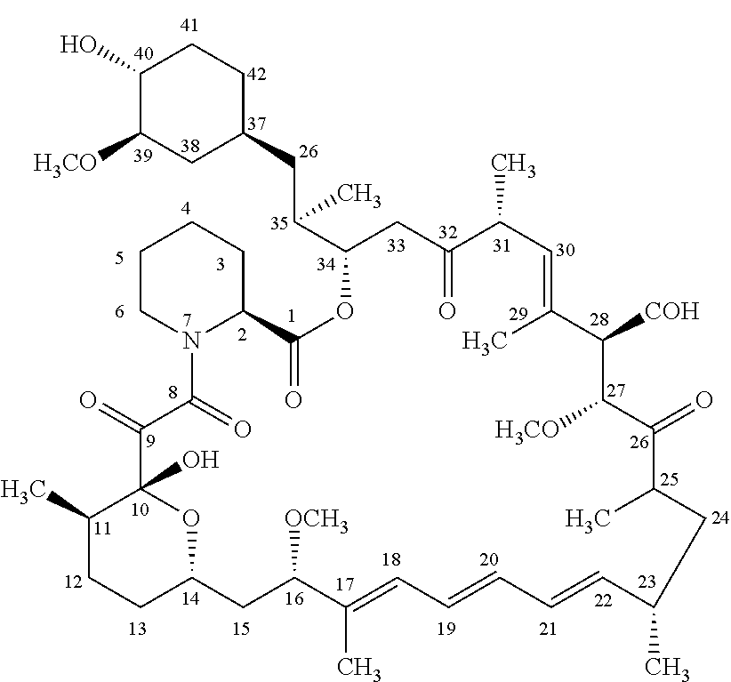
C1(O)C([H3CO])CC(CC(C2CC(=O)C(C)C=C(C)C([COH])C([H3CO])C(=O)C(C)CC(C)C=CC=CC=C(C)C([OCH3])CC3OC(O)(C(=O)C(=O)N4C(C(=O)O2)CCCC4)C(C)CC3)C)CC1
